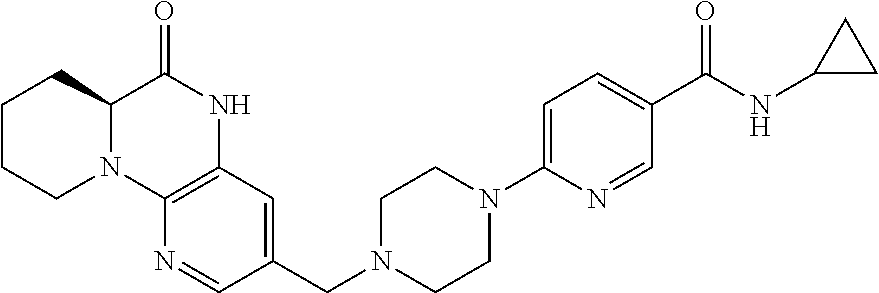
C1(CN2CCN(C3=CC=C(C(NC4CC4)=O)C=N3)CC2)=CC2=C(N=C1)N1C(C(=O)N2)CCCC1
